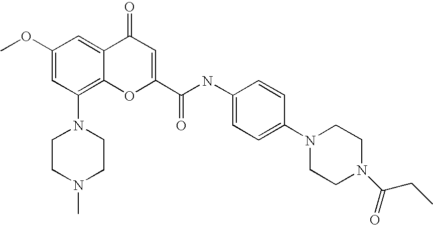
C1(OC)=CC(N2CCN(C)CC2)=C2C(=C1)C(=O)C=C(C(=O)NC1=CC=C(N3CCN(C(CC)=O)CC3)C=C1)O2
